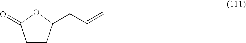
C1CC(CC=C)OC1=O
